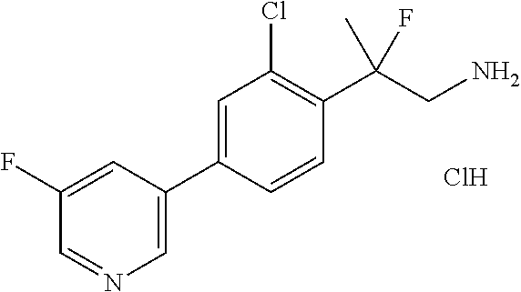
C1(C2=CC(Cl)=C(C(CN)(C)F)C=C2)=CN=CC(F)=C1.Cl
